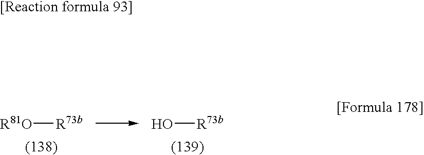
[R81O][R73b].O[R73b]
